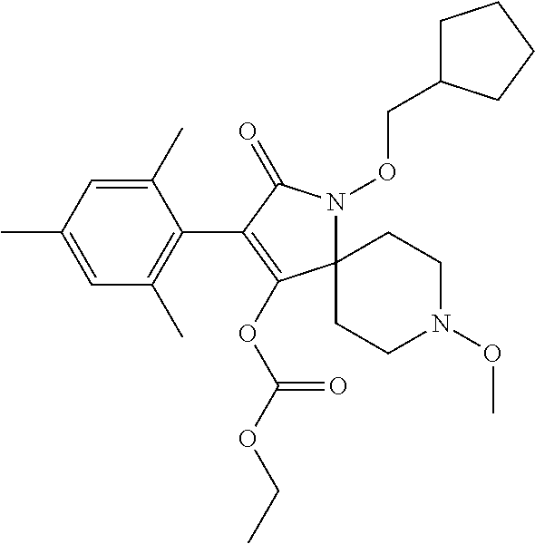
C12(N(OCC3CCCC3)C(=O)C(C3=C(C)C=C(C)C=C3C)=C1OC(OCC)=O)CCN(OC)CC2
